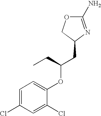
C1(Cl)=CC(Cl)=CC=C1OC(CC1N=C(N)OC1)CC
